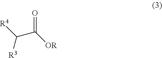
[R4]C(C([OR])=O)[R3]
